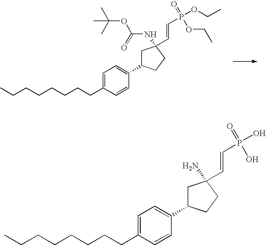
C(CCCCCCC1=CC=C(C2CC(NC(OC(C)(C)C)=O)(C=CP(OCC)(=O)OCC)CC2)C=C1)C.C(CCCCCCC1=CC=C(C2CC(N)(C=CP(O)(=O)O)CC2)C=C1)C
